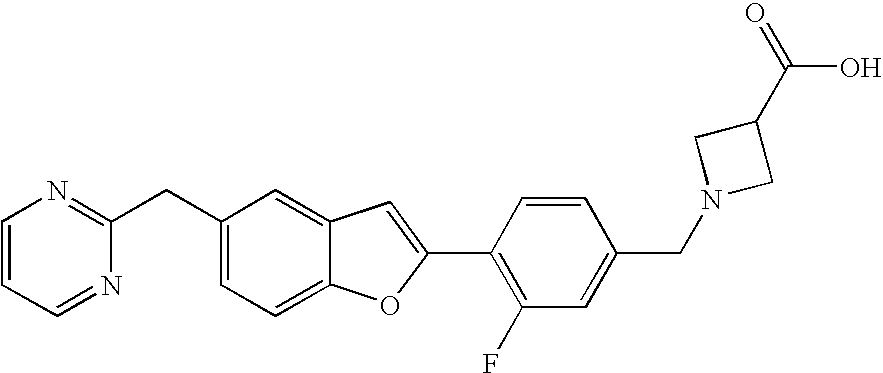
C1(CC2=CC=C3C(=C2)C=C(C2=C(F)C=C(CN4CC(C(=O)O)C4)C=C2)O3)=NC=CC=N1
